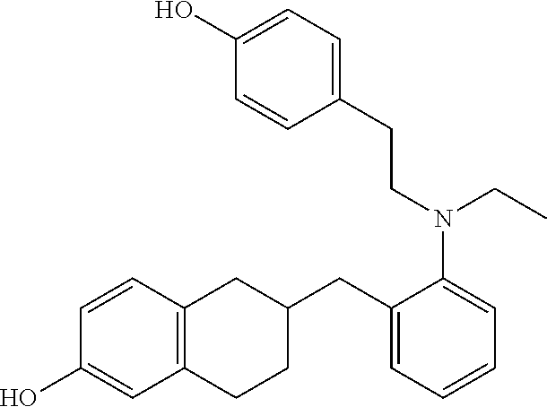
C1=CC2=C(C=C1O)CCC(CC1=CC=CC=C1N(CCC1=CC=C(O)C=C1)CC)C2
